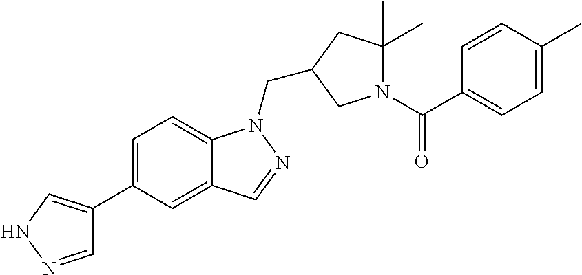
C1=NNC=C1C1=CC=C2C(=C1)C=NN2CC1CC(C)(C)N(C(C2=CC=C(C)C=C2)=O)C1
